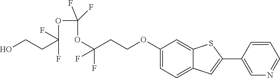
C(CC(OC(OC(CCOC1=CC=C2C(=C1)SC(C1=CN=CC=C1)=C2)(F)F)(F)F)(F)F)O
